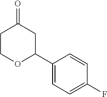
C1COC(C2=CC=C(F)C=C2)CC1=O
